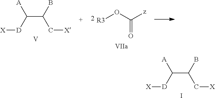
[X][D]C(C(C[X])B)[A].I.[X][D]C(C(C[X])B)[A].[V].[R3]OC([z])=O
